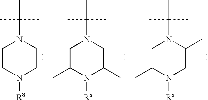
C1CN([R8])CCN1C(C)(C)C.C1C(C)N([R8])C(C)CN1C(C)(C)C.C1C(C)N([R8])CC(C)N1C(C)(C)C
